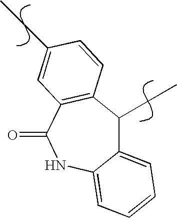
C12=CC=CC=C1NC(=O)C1=C(C2CC)C=CC(CC)=C1
